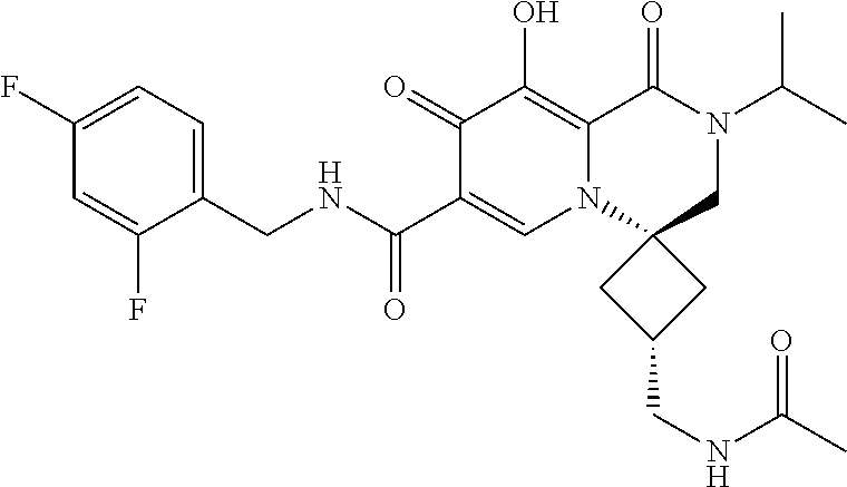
C1(F)=CC(F)=CC=C1CNC(C1=CN2C3(CN(C(C)C)C(=O)C2=C(O)C1=O)CC(CNC(C)=O)C3)=O
